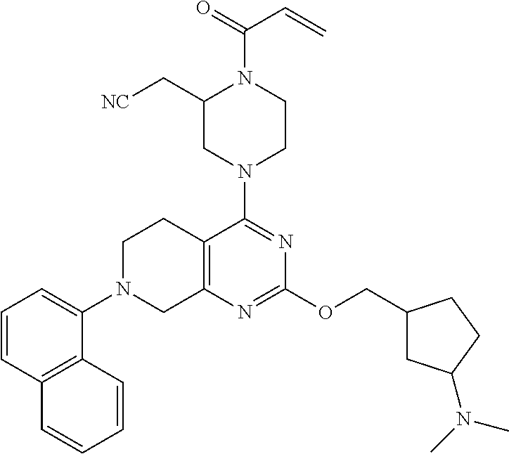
C1=CC2=C(C(N3CC4=C(CC3)C(N3CCN(C(=O)C=C)C(C[NC])C3)=NC(OCC3CC(N(C)C)CC3)=N4)=C1)C=CC=C2
